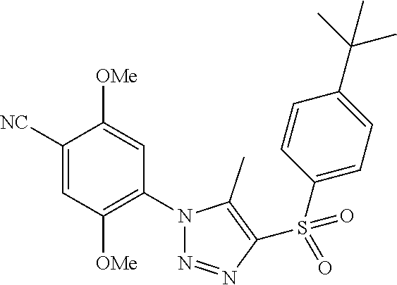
C1([NC])=CC([OMe])=C(N2N=NC(S(C3=CC=C(C(C)(C)C)C=C3)(=O)=O)=C2C)C=C1[OMe]
